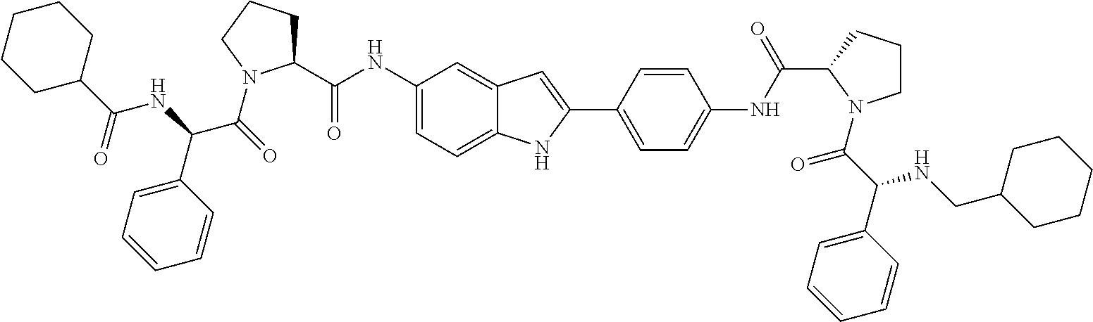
C(C(=O)N1C(C(=O)NC2=CC=C3C(=C2)C=C(C2=CC=C(NC(=O)C4CCCN4C(=O)C(C4=CC=CC=C4)NCC4CCCCC4)C=C2)N3)CCC1)(C1=CC=CC=C1)NC(C1CCCCC1)=O
